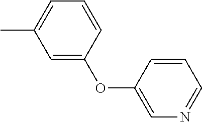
CC1=CC=CC(OC2=CN=CC=C2)=C1
